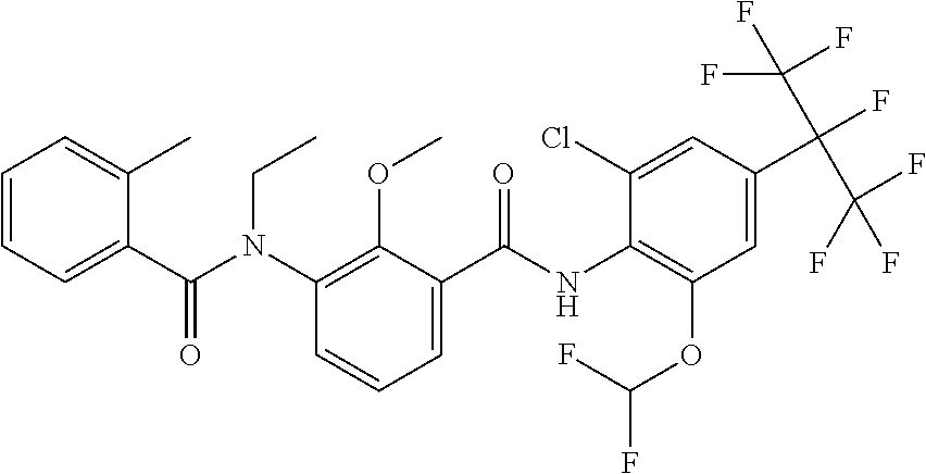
C1=CC=C(C(N(C2=C(OC)C(C(NC3=C(OC(F)F)C=C(C(C(F)(F)F)(C(F)(F)F)F)C=C3Cl)=O)=CC=C2)CC)=O)C(C)=C1
